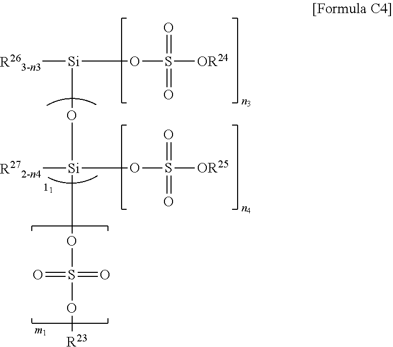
[R263-n3][Si](OS([OR24])(=O)=O)O[Si](OS(=O)(=O)O[R23])([R272-n4])OS([OR25])(=O)=O
